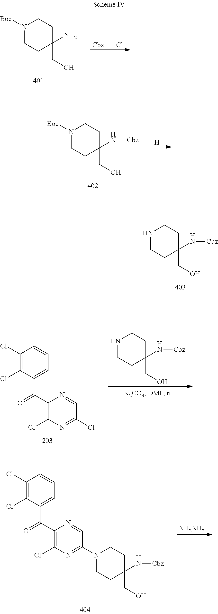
N1([Boc])CCC(CO)(N)CC1.[Cbz]Cl.N1([Boc])CCC(CO)(N[Cbz])CC1.[H].N1CCC(CO)(N[Cbz])CC1.C1(Cl)=C(Cl)C(C(=O)C2=C(Cl)N=C(Cl)C=N2)=CC=C1.N1CCC(CO)(N[Cbz])CC1.C1(Cl)=C(Cl)C(C(=O)C2=C(Cl)N=C(N3CCC(CO)(N[Cbz])CC3)C=N2)=CC=C1.[NH2NH2]
